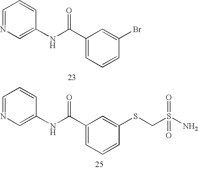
C1=NC=C(NC(C2=CC=CC(Br)=C2)=O)C=C1.C1=NC=C(NC(C2=CC=CC(SCS(N)(=O)=O)=C2)=O)C=C1
